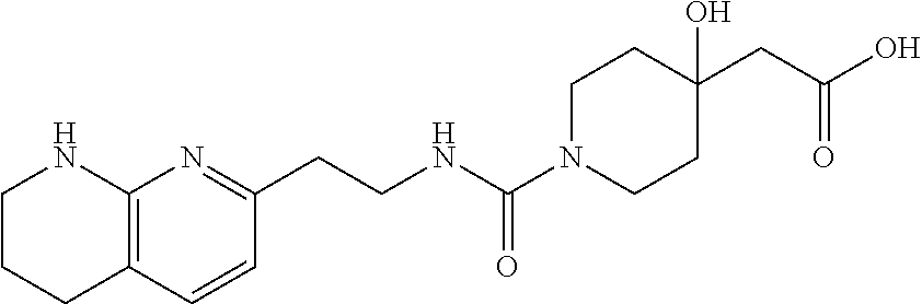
C1CCC2=C(N1)N=C(CCNC(=O)N1CCC(O)(CC(=O)O)CC1)C=C2
